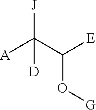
[A]C(C([E])O[G])([J])[D]
